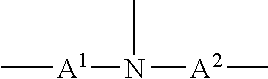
C[A1]N([A2]C)C
